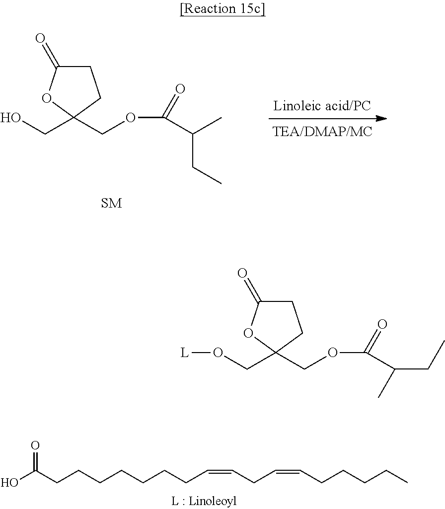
O(CC1(COC(=O)C(CC)C)CCC(=O)O1)[L].OCC1(COC(=O)C(CC)C)CCC(=O)O1.OC(CCCCCCCC=CCC=CCCCCC)=O
